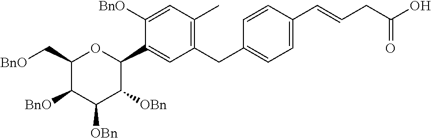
C1(C[BnO])C([BnO])C([OBn])C([OBn])C(C2=CC(CC3=CC=C(C=CCC(O)=O)C=C3)=C(C)C=C2[BnO])O1
